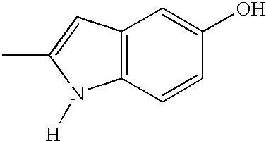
C12=C(C=CC(O)=C1)N([H])C(C)=C2
